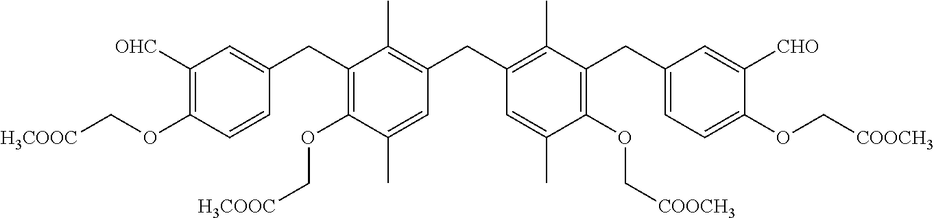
C1([OHC])=C(OC[H3COOC])C=CC(CC2=C(OC[H3COOC])C(C)=CC(CC3=C(C)C(CC4=CC=C(OC[COOCH3])C([CHO])=C4)=C(OC[COOCH3])C(C)=C3)=C2C)=C1
